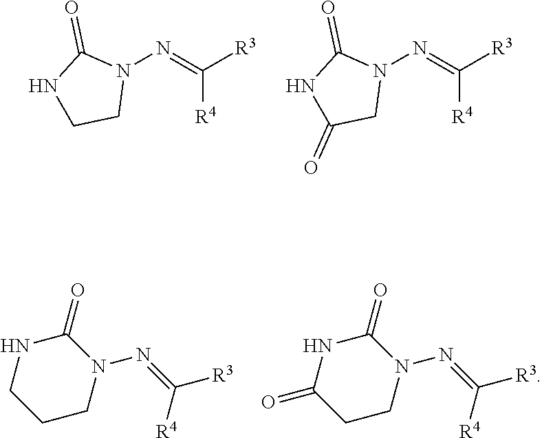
C([R4])(=NN1C(=O)NCC1)[R3].C([R4])(=NN1C(=O)NC(=O)C1)[R3].C([R4])(=NN1C(=O)NCCC1)[R3].C([R4])(=NN1C(=O)NC(=O)CC1)[R3]
